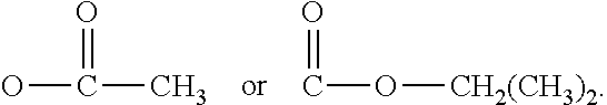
OC(=O)C.C(=O)O[CH2(CH3)2]
